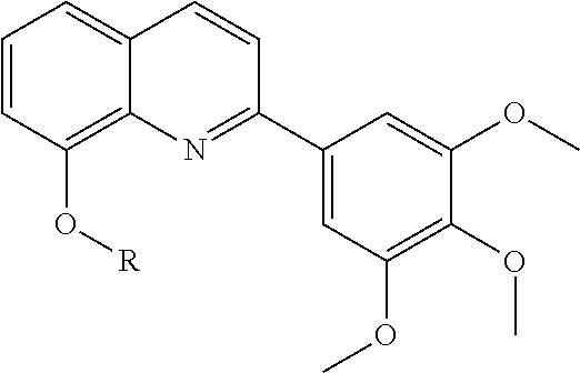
C1=CC(O[R])=C2C(=C1)C=CC(C1=CC(OC)=C(OC)C(OC)=C1)=N2
